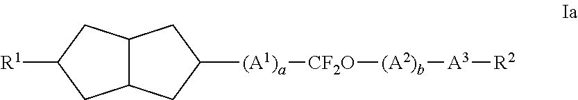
[R1]C1CC2C(C1)CC([(A1)a][CF2O][(A2)b][A3][R2])C2
